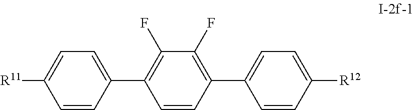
C1(C2=C(F)C(F)=C(C3=CC=C([R12])C=C3)C=C2)=CC=C([R11])C=C1
